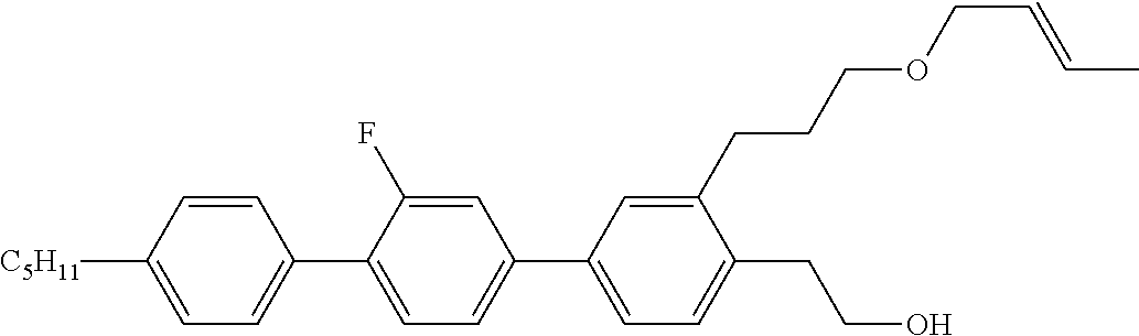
C1=CC([C5H11])=CC=C1C1=CC=C(C2=CC=C(CCO)C(CCCOCC=CC)=C2)C=C1F
